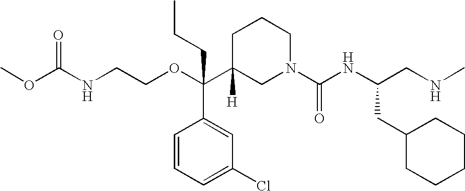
O=C(NCCOC(C1([H])CN(C(NC(CNC)CC2CCCCC2)=O)CCC1)(C1=CC(Cl)=CC=C1)CCC)OC
